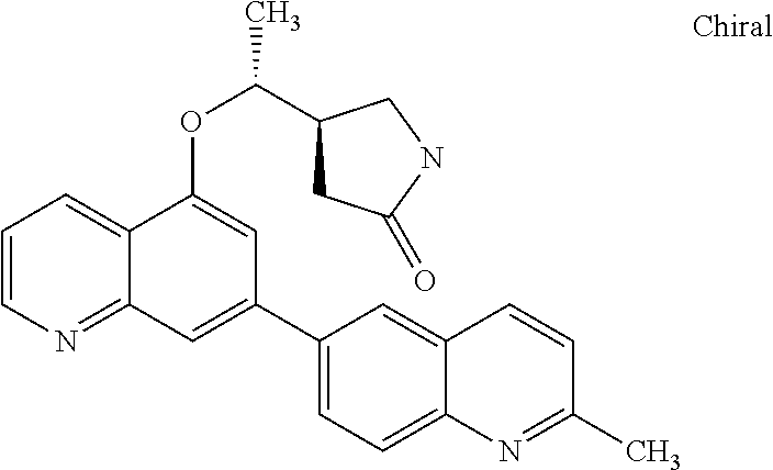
C1=CN=C2C(=C1)C(OC(C)C1CC(=O)NC1)=CC(C1=CC=C3C(=C1)C=CC(C)=N3)=C2
